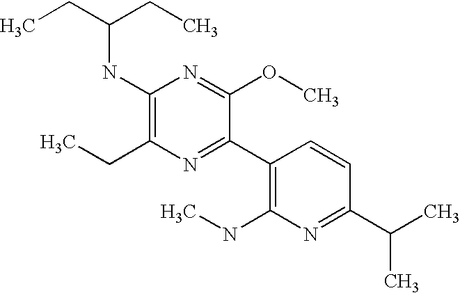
C1(CC)=C(NC(CC)CC)N=C(OC)C(C2=C(NC)N=C(C(C)C)C=C2)=N1
